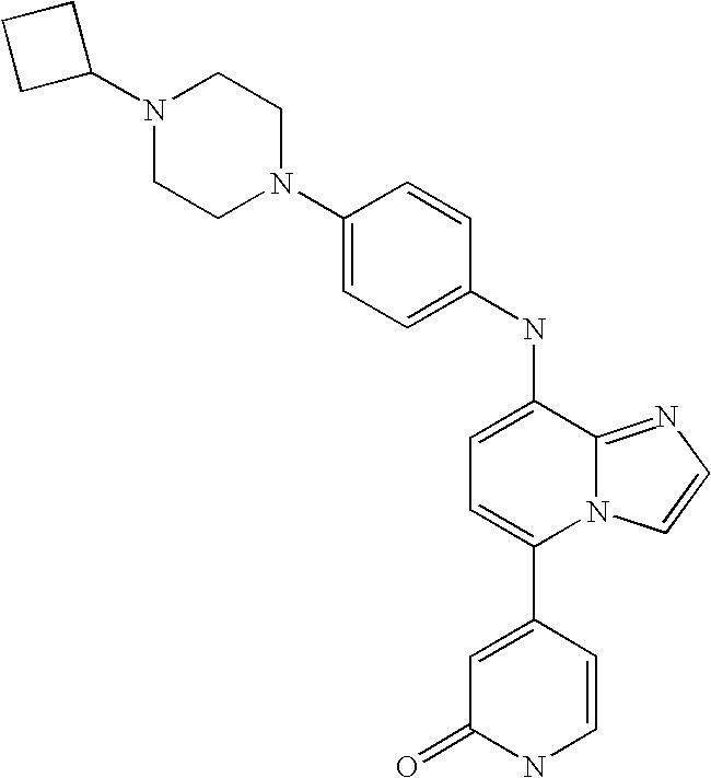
C1(NC2=CC=C(C3=CC(=O)NC=C3)N3C2=NC=C3)=CC=C(N2CCN(C3CCC3)CC2)C=C1
